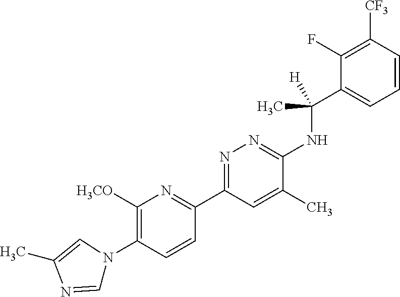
C1([H3CO])=C(N2C=NC(C)=C2)C=CC(C2=NN=C(NC(C3=CC=CC([CF3])=C3F)(C)[H])C(C)=C2)=N1
